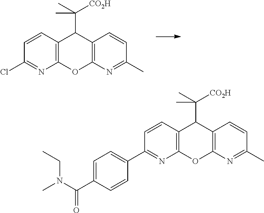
C12=C(N=C(C)C=C1)OC1=C(C2C(C)([CO2H])C)C=CC(Cl)=N1.C12=C(N=C(C)C=C1)OC1=C(C2C(C)([CO2H])C)C=CC(C2=CC=C(C(N(C)CC)=O)C=C2)=N1
